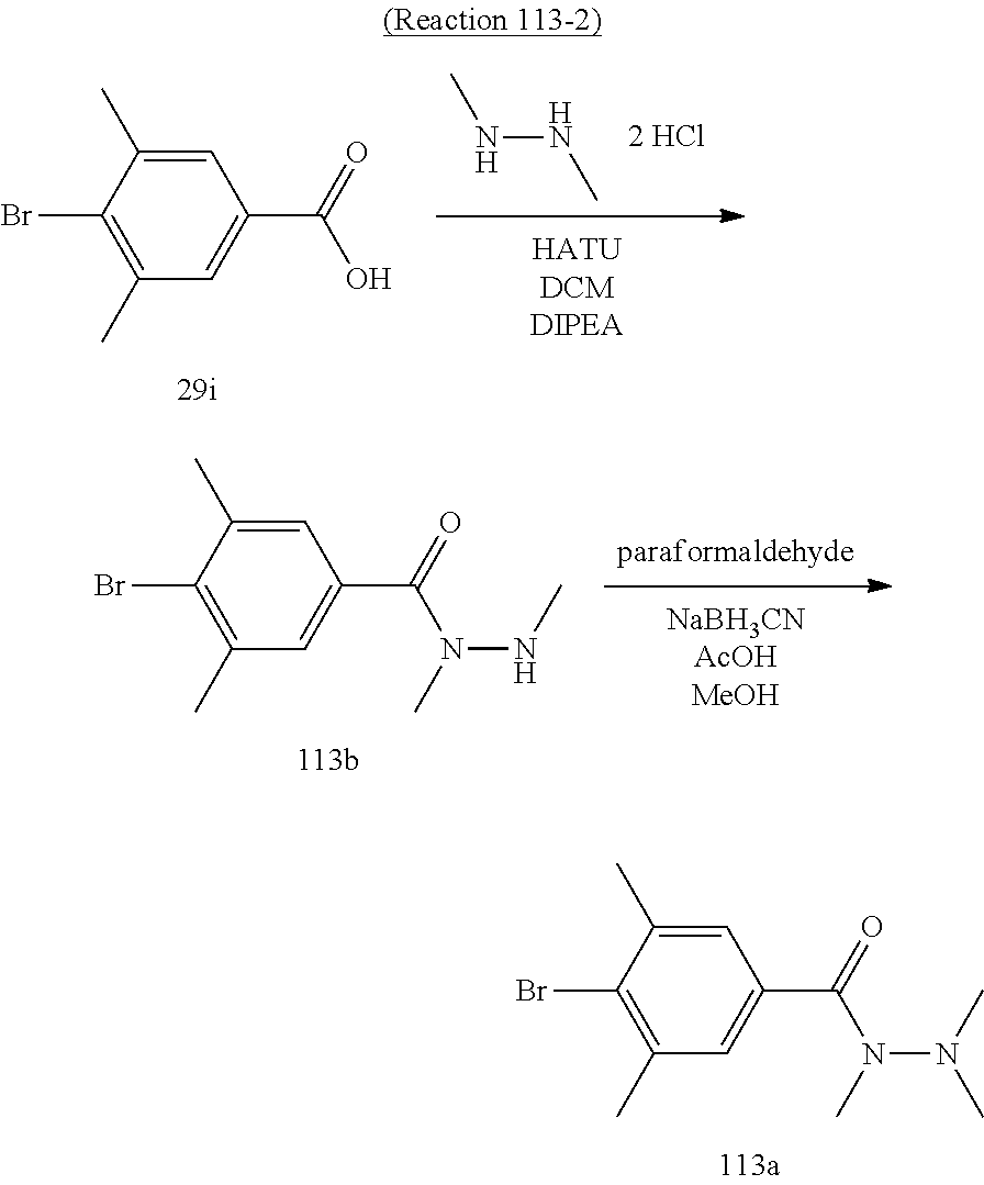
CNNC.C1=C(C)C(Br)=C(C)C=C1C(=O)O.C1=C(C)C(Br)=C(C)C=C1C(=O)N(C)NC.C1=C(C)C(Br)=C(C)C=C1C(=O)N(C)N(C)C
